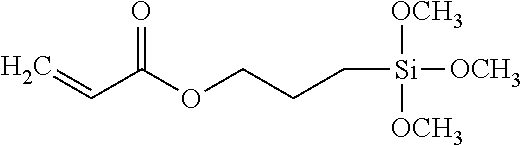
[OCH3][Si](CCCOC(C=C)=O)([OCH3])[OCH3]
